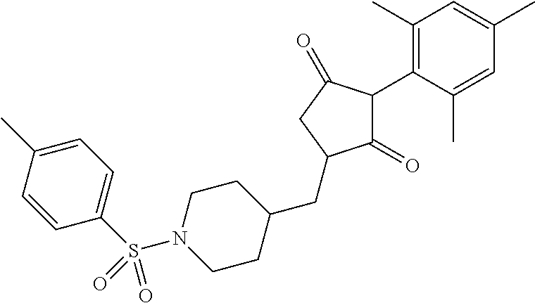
C1(=O)C(C2=C(C)C=C(C)C=C2C)C(=O)CC1CC1CCN(S(C2=CC=C(C)C=C2)(=O)=O)CC1
